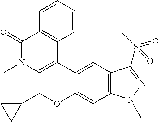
C1(OCC2CC2)=CC2=C(C=C1C1=CN(C)C(=O)C3=C1C=CC=C3)C(S(C)(=O)=O)=NN2C
